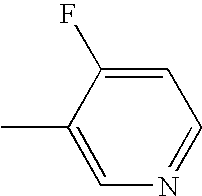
CC1=CN=CC=C1F
